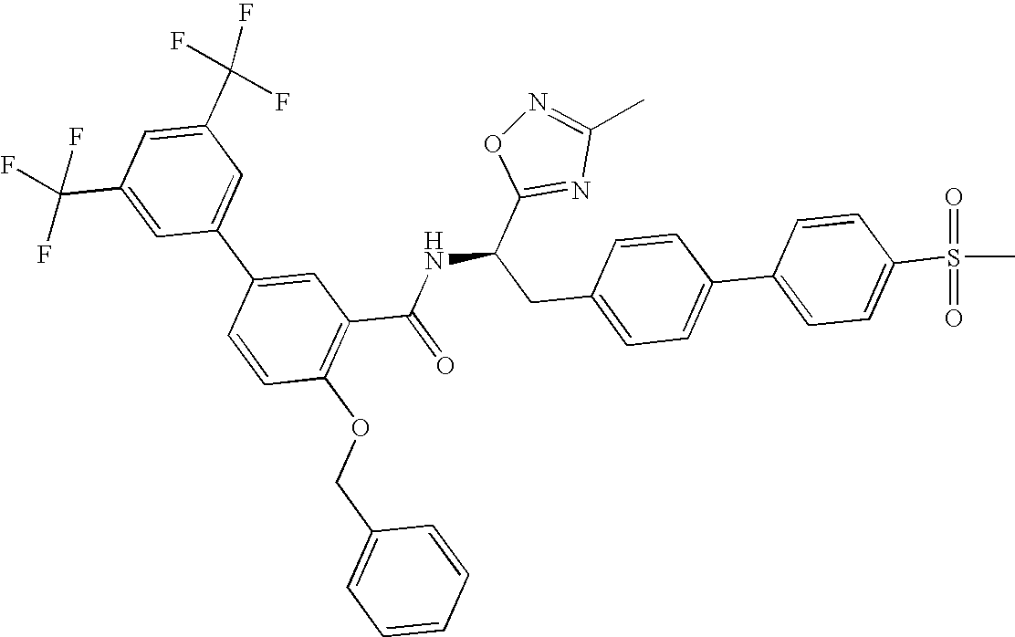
C1(C(F)(F)F)=CC(C(F)(F)F)=CC(C2=CC(C(=O)NC(CC3=CC=C(C4=CC=C(S(C)(=O)=O)C=C4)C=C3)C3=NC(C)=NO3)=C(OCC3=CC=CC=C3)C=C2)=C1
